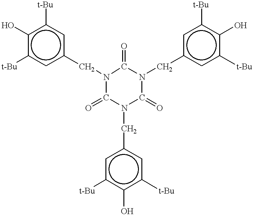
c1(O)c([t-Bu])cc(CN2C(=O)N(Cc3cc([t-Bu])c(O)c([t-Bu])c3)C(=O)N(Cc3cc([t-Bu])c(O)c([t-Bu])c3)C2=O)cc1[t-Bu]
